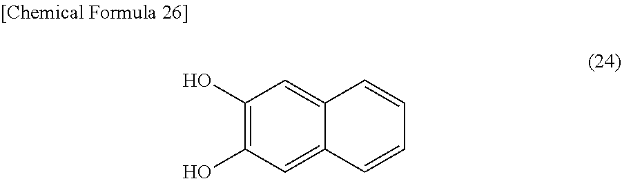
C1(O)=C(O)C=C2C(=C1)C=CC=C2
